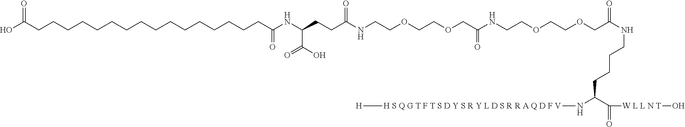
C(OCCOCCNC(CCC(NC(CCCCCCCCCCCCCCCCC(O)=O)=O)C(=O)O)=O)C(NCCOCCOCC(NCCCCC(N[H S Q G T F T S D Y S R Y L D S R R A Q D F V][H])C([W L L N T]O)=O)=O)=O
